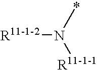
[R11-1-2]N(*)[R11-1-1]
